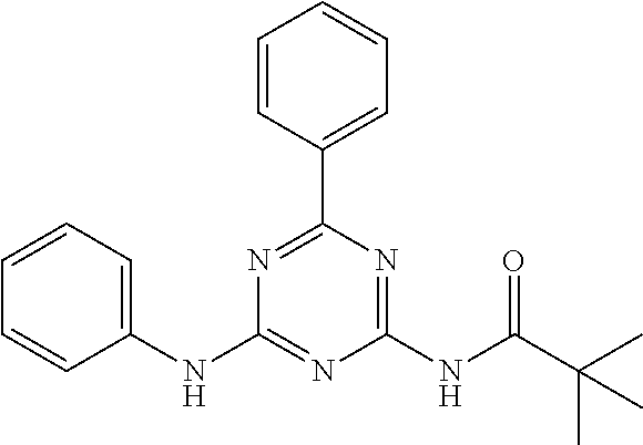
C1=CC=C(NC2=NC(NC(C(C)(C)C)=O)=NC(C3=CC=CC=C3)=N2)C=C1
